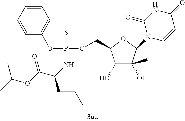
C1=CC=CC=C1OP(OCC1C(O)C(O)(C)C(N2C=CC(=O)NC2=O)O1)(=S)NC(CCC)C(OC(C)C)=O
